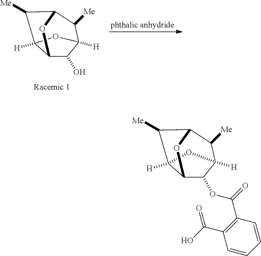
C12C(O)C3([H])C([Me])C(C([Me])C1([H])O3)O2.C12C(OC(C3=C(C(O)=O)C=CC=C3)=O)C3([H])C([Me])C(C([Me])C1([H])O3)O2
